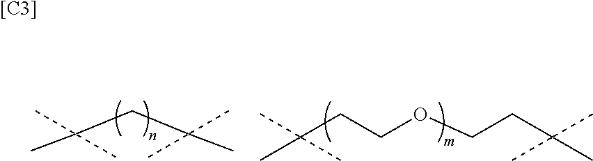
C(C(C)(C)C)C(C)(C)C.C(CCOCCC(C)(C)C)(C)(C)C.[[C3]]
